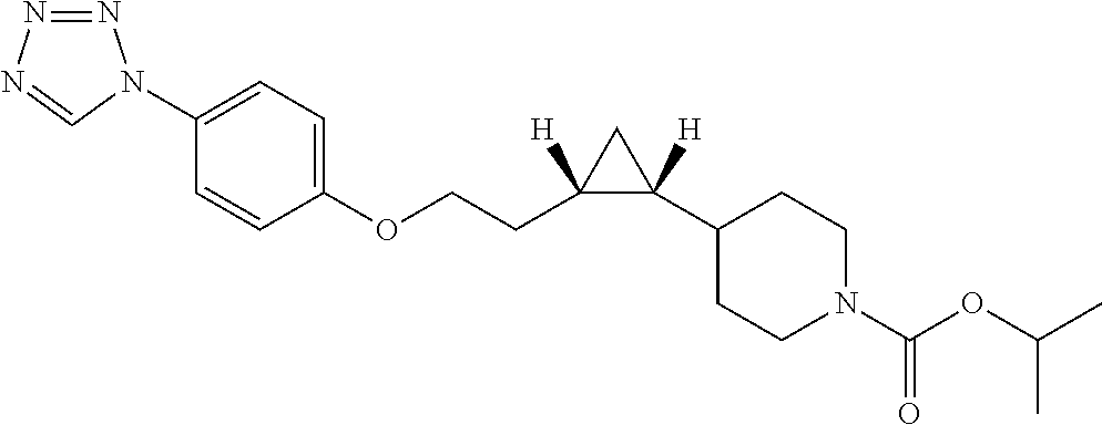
N1=NN=CN1C1=CC=C(OCCC2([H])C([H])(C3CCN(C(OC(C)C)=O)CC3)C2)C=C1
